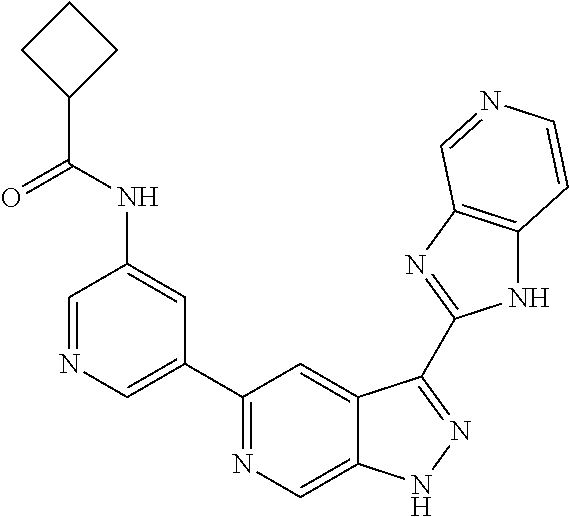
C1=NC=C(C2=NC=C3C(=C2)C(C2=NC4=C(N2)C=CN=C4)=NN3)C=C1NC(=O)C1CCC1
